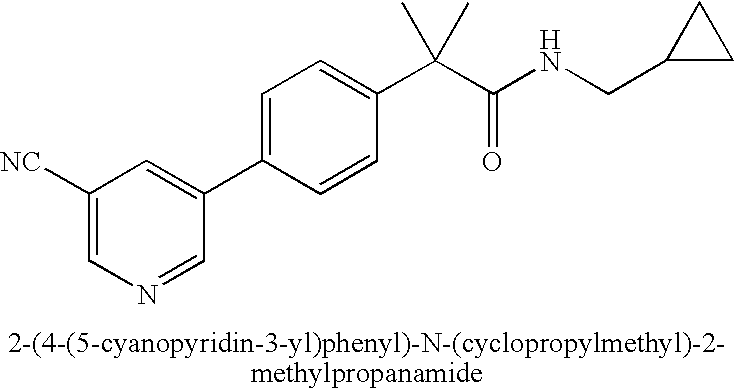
C1([NC])=CN=CC(C2=CC=C(C(C(NCC3CC3)=O)(C)C)C=C2)=C1
